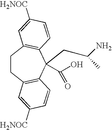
C1CC2=C(C(CC(N)C)(C(O)=O)C3=C1C=C([H2NOC])C=C3)C=CC([H2NOC])=C2
